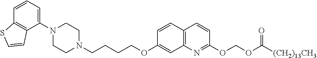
C1N(C2=CC=CC3=C2C=CS3)CCN(CCCCOC2=CC3=C(C=C2)C=CC(OCOC(=O)[(CH2)13CH3])=N3)C1
